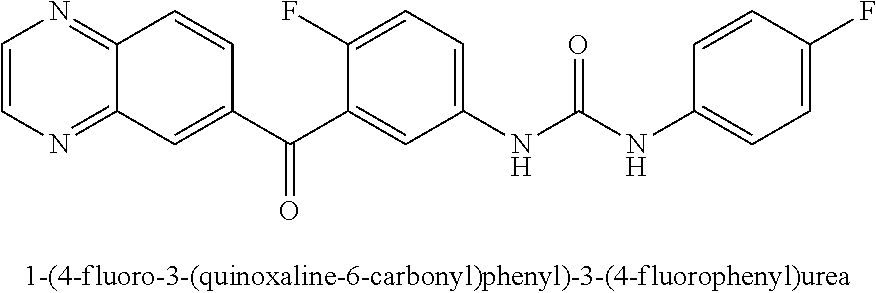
C1(C(C2=CC3=NC=CN=C3C=C2)=O)=CC(NC(NC2=CC=C(F)C=C2)=O)=CC=C1F
